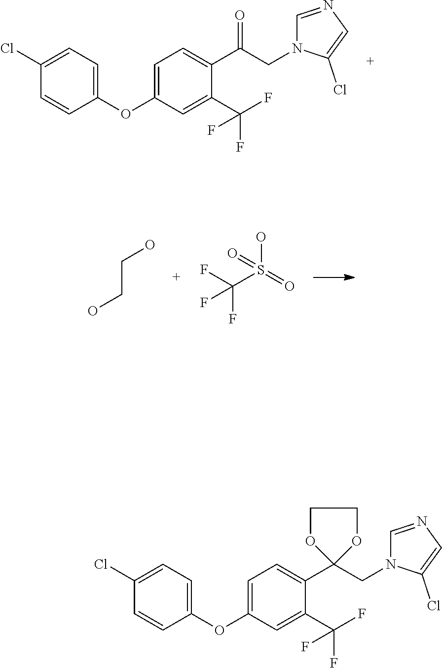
C1=C(Cl)C=CC(OC2=CC=C(C(CN3C=NC=C3Cl)=O)C(C(F)(F)F)=C2)=C1.C(CO)O.C(F)(S(O)(=O)=O)(F)F.C1=C(Cl)C=CC(OC2=CC=C(C3(CN4C=NC=C4Cl)OCCO3)C(C(F)(F)F)=C2)=C1
